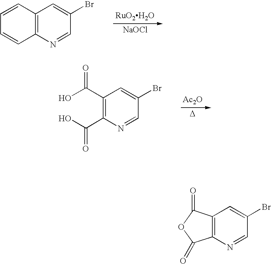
C12=C(N=CC(Br)=C1)C=CC=C2.[RuO2H2O].[NaOCl].C1(C(O)=O)=C(C(O)=O)N=CC(Br)=C1.[Ac2O].[D].C12=C(N=CC(Br)=C1)C(=O)OC2=O
